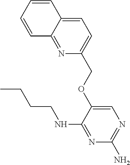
C1=CC=CC2=CC=C(COC3=CN=C(N)N=C3NCCCC)N=C12
